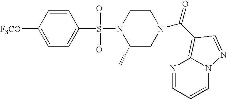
C1=CC([F3CO])=CC=C1S(N1C(C)CN(C(=O)C2=C3N=CC=CN3N=C2)CC1)(=O)=O
